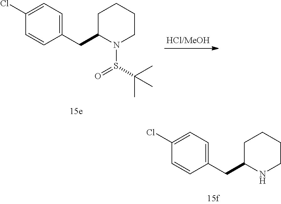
C1(CC2N(S(=O)C(C)(C)C)CCCC2)=CC=C(Cl)C=C1.C1(CC2NCCCC2)=CC=C(Cl)C=C1
